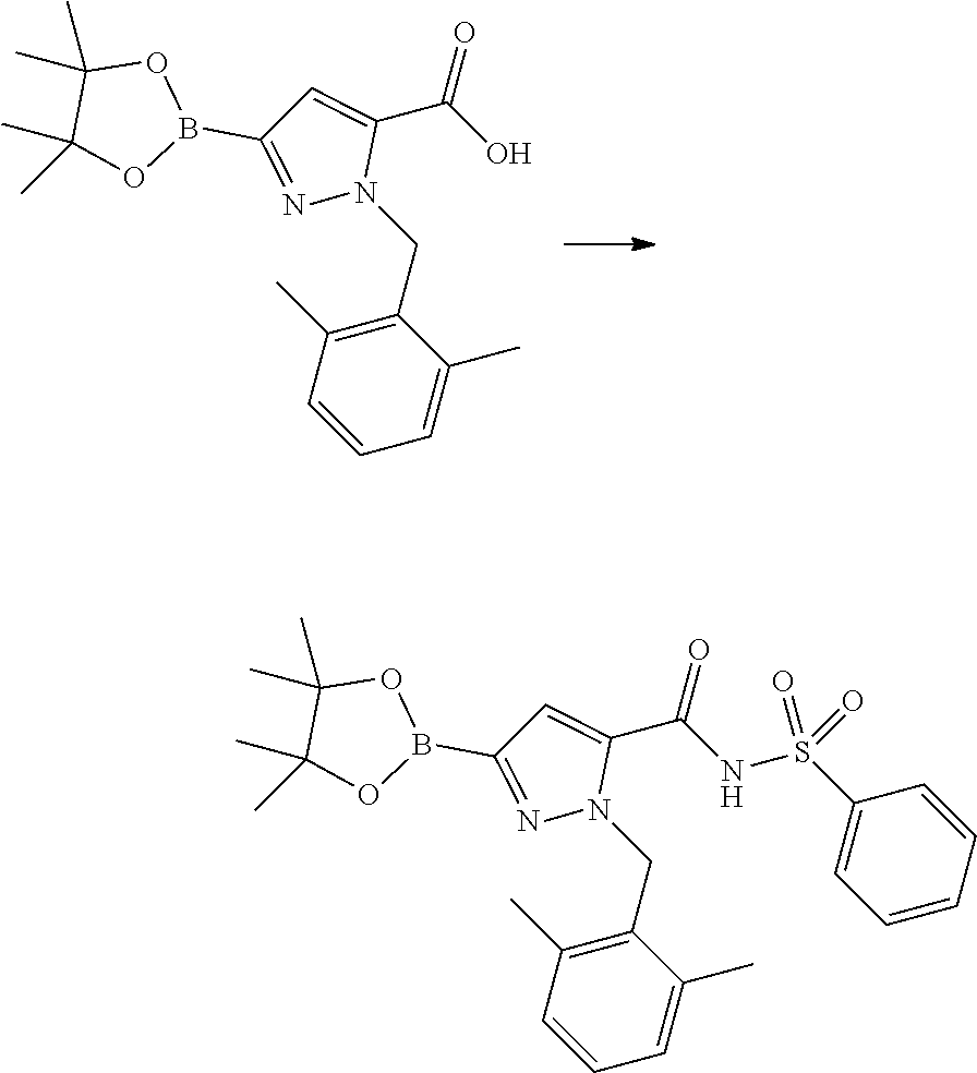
C1(CN2C(C(=O)O)=CC(B3OC(C)(C)C(C)(C)O3)=N2)=C(C)C=CC=C1C.C1(CN2C(C(=O)NS(C3=CC=CC=C3)(=O)=O)=CC(B3OC(C)(C)C(C)(C)O3)=N2)=C(C)C=CC=C1C
